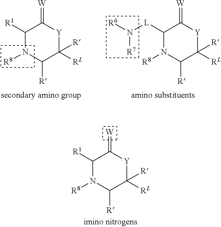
C1([R1])N([R8])C([R])C([R])([RL])[Y]C1=[W].C1([R1])N([R8])C([R])C([R])([RL])[Y]C1=[W].C1([L]N([R6])[R7])N([R8])C([R])C([R])([RL])[Y]C1=[W]
